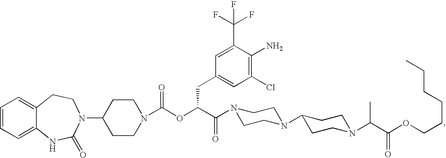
C1=CC=C2C(=C1)CCN(C1CCN(C(OC(C(=O)N3CCN(C4CCN(C(C(OCCCCCC)=O)C)CC4)CC3)CC3=CC(Cl)=C(N)C(C(F)(F)F)=C3)=O)CC1)C(=O)N2
